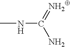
CNC(N)=[NH2]
